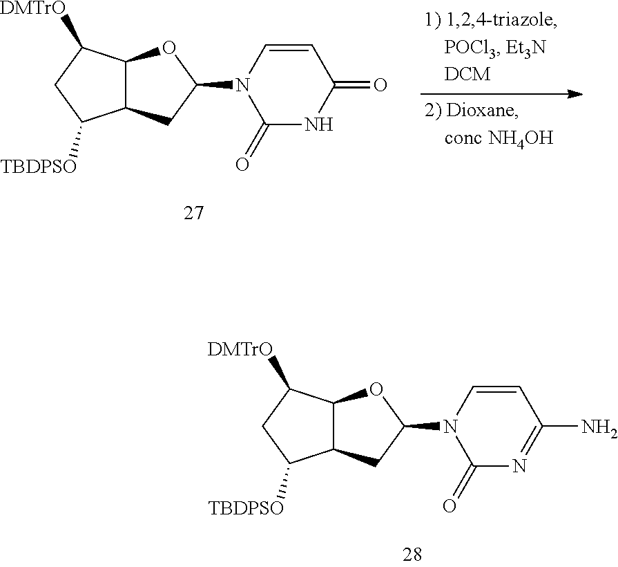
C12C(CC(N3C(=O)NC(=O)C=C3)O1)C([TBDPSO])CC2[DMTrO].C12C(CC(N3C(=O)N=C(N)C=C3)O1)C([TBDPSO])CC2[DMTrO]
